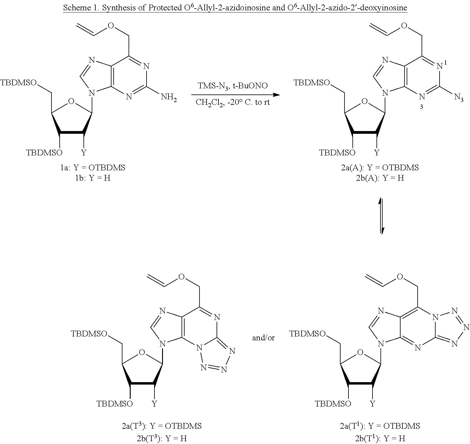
C1([TBDMSO])C([Y])C(N2C3=C(C(COC=C)=NC(N)=N3)N=C2)OC1C[TBDMSO].C1([TBDMSO])C([Y])C(N2C3=C(C(COC=C)=NC([N3])=N3)N=C2)OC1C[TBDMSO].C1([TBDMSO])C([Y])C(N2C3=NC4=NN=NN4C(COC=C)=C3N=C2)OC1C[TBDMSO].C1([TBDMSO])C([Y])C(N2C3=C(C(COC=C)=NC4=NN=NN34)N=C2)OC1C[TBDMSO]
